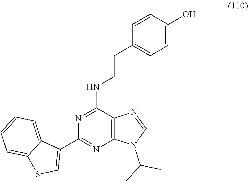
C1(C2=CSC3=CC=CC=C23)=NC2=C(C(NCCC3=CC=C(O)C=C3)=N1)N=CN2C(C)C
